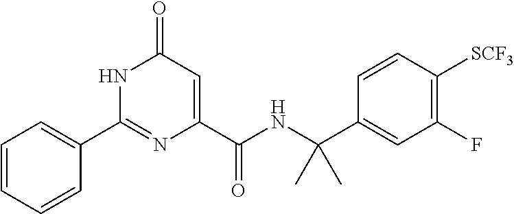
C1=CC=CC(C2=NC(C(=O)NC(C3=CC(F)=C([SCF3])C=C3)(C)C)=CC(=O)N2)=C1
